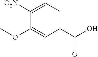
O=C(O)C1=CC=C([O2N])C(OC)=C1
